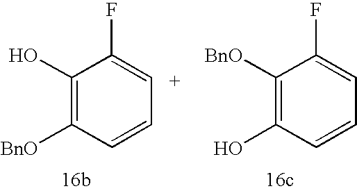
C1(O)=C([BnO])C=CC=C1F.C1([BnO])=C(O)C=CC=C1F
